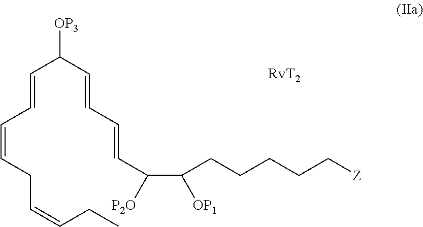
C(=CC=CCC=CCC)C(C=CC=CC(C(CCCCC[Z])[OP1])[P2O])[OP3]
